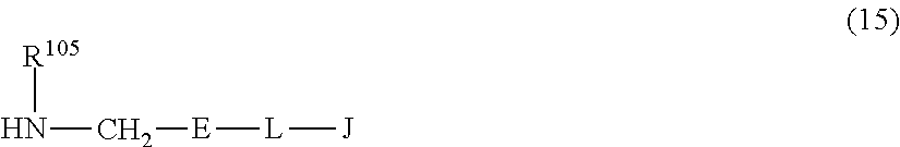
N(C[E][L][J])[R105]
